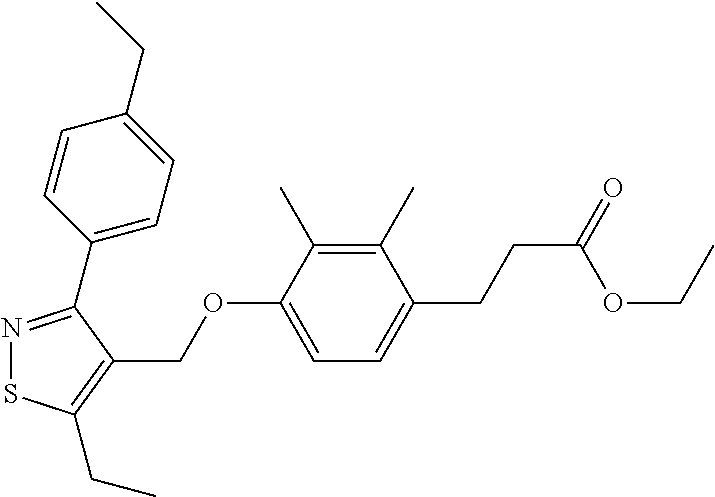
N1=C(C2=CC=C(CC)C=C2)C(COC2=CC=C(CCC(=O)OCC)C(C)=C2C)=C(CC)S1
